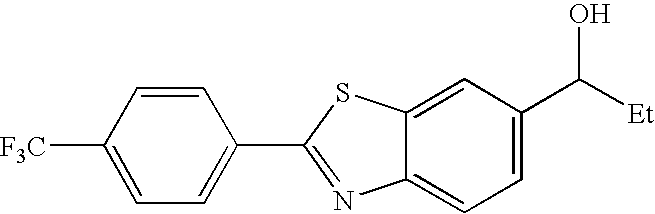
C1=CC([F3C])=CC=C1C1=NC2=CC=C(C([Et])O)C=C2S1
